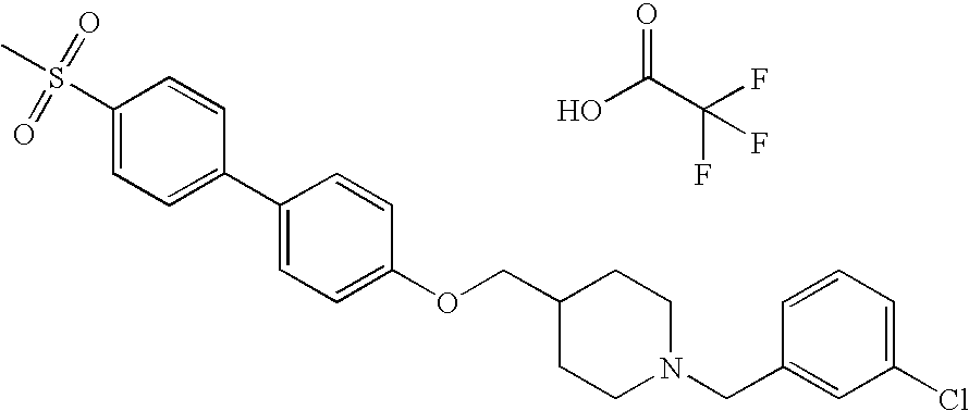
S(C1=CC=C(C2=CC=C(OCC3CCN(CC4=CC(Cl)=CC=C4)CC3)C=C2)C=C1)(C)(=O)=O.OC(C(F)(F)F)=O
